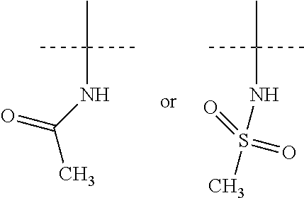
CC(C)(C)NC(C)=O.CC(C)(C)NS(C)(=O)=O
